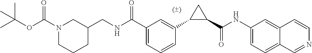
C1(C(NC2=CC=C3C(=C2)C=CN=C3)=O)CC1C1=CC(C(NCC2CN(C(OC(C)(C)C)=O)CCC2)=O)=CC=C1
